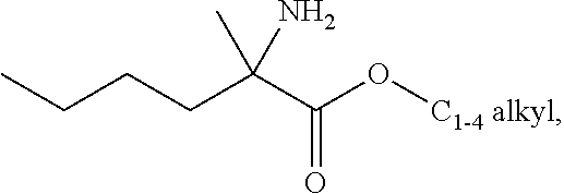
CCCCC(C(O[C1-4 alkyl])=O)(C)N
